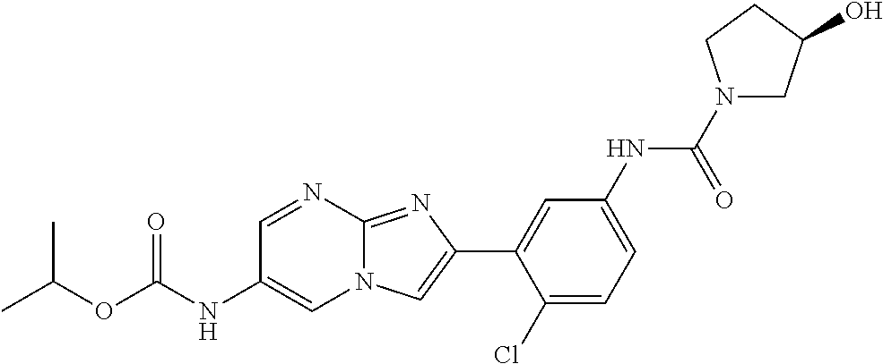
C1=NC2=NC(C3=CC(NC(N4CC(O)CC4)=O)=CC=C3Cl)=CN2C=C1NC(OC(C)C)=O
